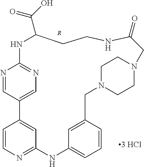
N1C2=NC=C(C=N2)C2=CC(=NC=C2)NC2=CC=CC(=C2)CN2CCN(CC2)CC(=O)NCCC1C(=O)O.[R]
